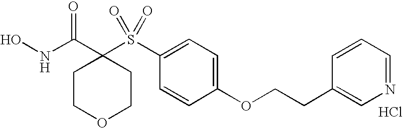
Cl.N(C(C1(S(C2=CC=C(OCCC3=CN=CC=C3)C=C2)(=O)=O)CCOCC1)=O)O
